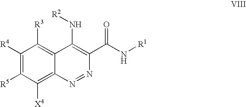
C1([R4])=C([R5])C([X4])=C2C(=C1[R3])C(N[R2])=C(C(N[R1])=O)N=N2
